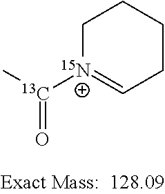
C[13C]([15N+]1=CCCCC1)=O
